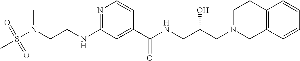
C1(C(NCC(CN2CC3=C(CC2)C=CC=C3)O)=O)=CC(NCCN(S(C)(=O)=O)C)=NC=C1
